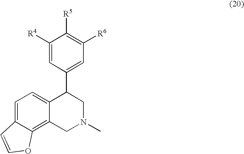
C1=C2C(=C3C(=C1)C(C1=CC([R6])=C([R5])C([R4])=C1)CN(C)C3)OC=C2
